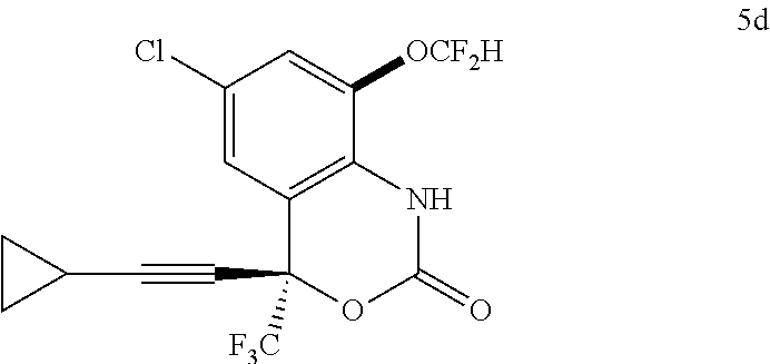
C1(Cl)=CC2=C(C([OCF2H])=C1)NC(=O)OC2(C#CC1CC1)[F3C]
